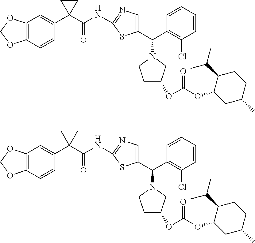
C12=C(C=CC(C3(C(NC4=NC=C(C(C5=C(Cl)C=CC=C5)N5CCC(OC(OC6CC(C)CCC6C(C)C)=O)C5)S4)=O)CC3)=C1)OCO2.C12=C(C=CC(C3(C(NC4=NC=C(C(C5=C(Cl)C=CC=C5)N5CCC(OC(OC6CC(C)CCC6C(C)C)=O)C5)S4)=O)CC3)=C1)OCO2
